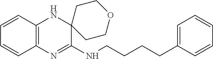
C12=C(N=C(NCCCCC3=CC=CC=C3)C3(N1)CCOCC3)C=CC=C2
